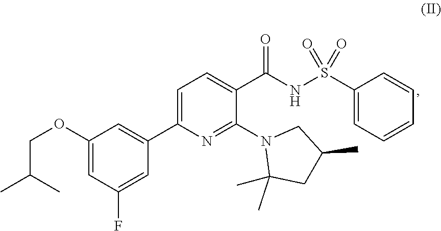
CC1(C)CC(C)CN1C1=NC(C2=CC(OCC(C)C)=CC(F)=C2)=CC=C1C(=O)NS(C1=CC=CC=C1)(=O)=O
